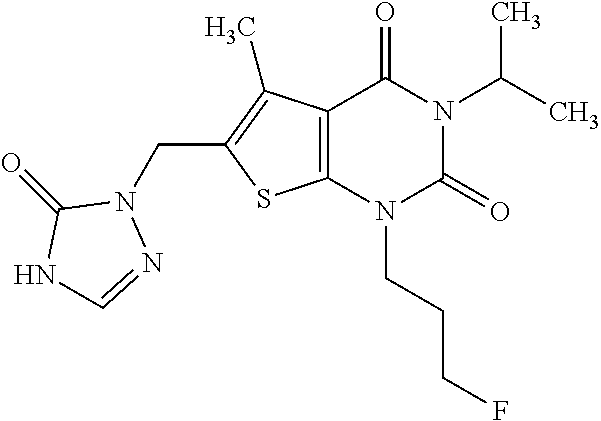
C12=C(N(CCCF)C(=O)N(C(C)C)C1=O)SC(CN1C(=O)NC=N1)=C2C
